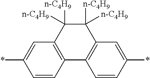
*C1=CC2=C(C=C1)C1=C(C([n-C4H9])([n-C4H9])C2([n-C4H9])[n-C4H9])C=C(*)C=C1
